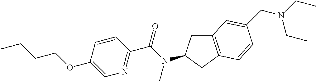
C1(OCCCC)=CN=C(C(N(C)C2CC3=C(C2)C=CC(CN(CC)CC)=C3)=O)C=C1
